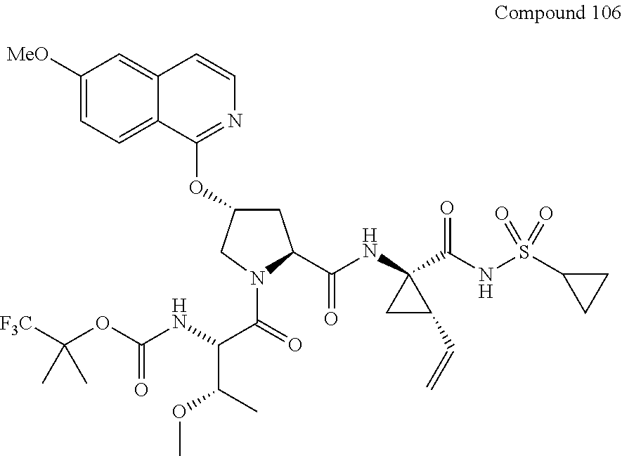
C12=CC([MeO])=CC=C1C(OC1CC(C(=O)NC3(C(NS(C4CC4)(=O)=O)=O)CC3C=C)N(C(=O)C(NC(OC([F3C])(C)C)=O)C(C)OC)C1)=NC=C2
